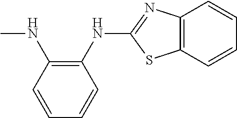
C1=CC=CC(NC2=NC3=C(S2)C=CC=C3)=C1NC
